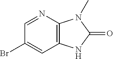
C1=NC2=C(C=C1Br)NC(=O)N2C
